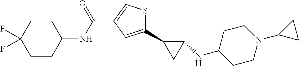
O=C(C1=CSC(C2CC2NC2CCN(C3CC3)CC2)=C1)NC1CCC(F)(F)CC1
